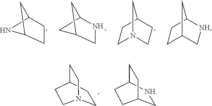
C12NC(CC1)C2.C12CC(NC1)C2.C1CN2CCC1C2.C1CC2C[NH]C1C2.C1CC2CCN1CC2.C1[NH]C2CCC1CC2
